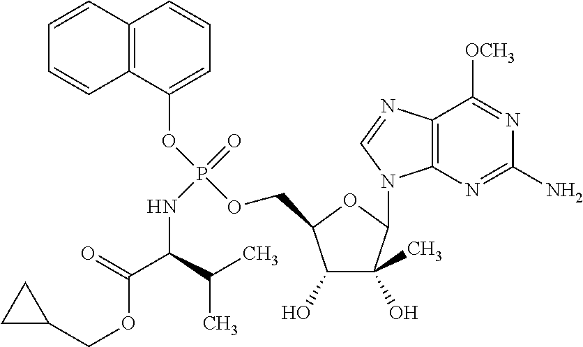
C1(O)C(C)(O)C(N2C3=C(N=C2)C([OCH3])=NC(N)=N3)OC1COP(OC1=CC=CC2=C1C=CC=C2)(=O)NC(C(OCC1CC1)=O)C(C)C
